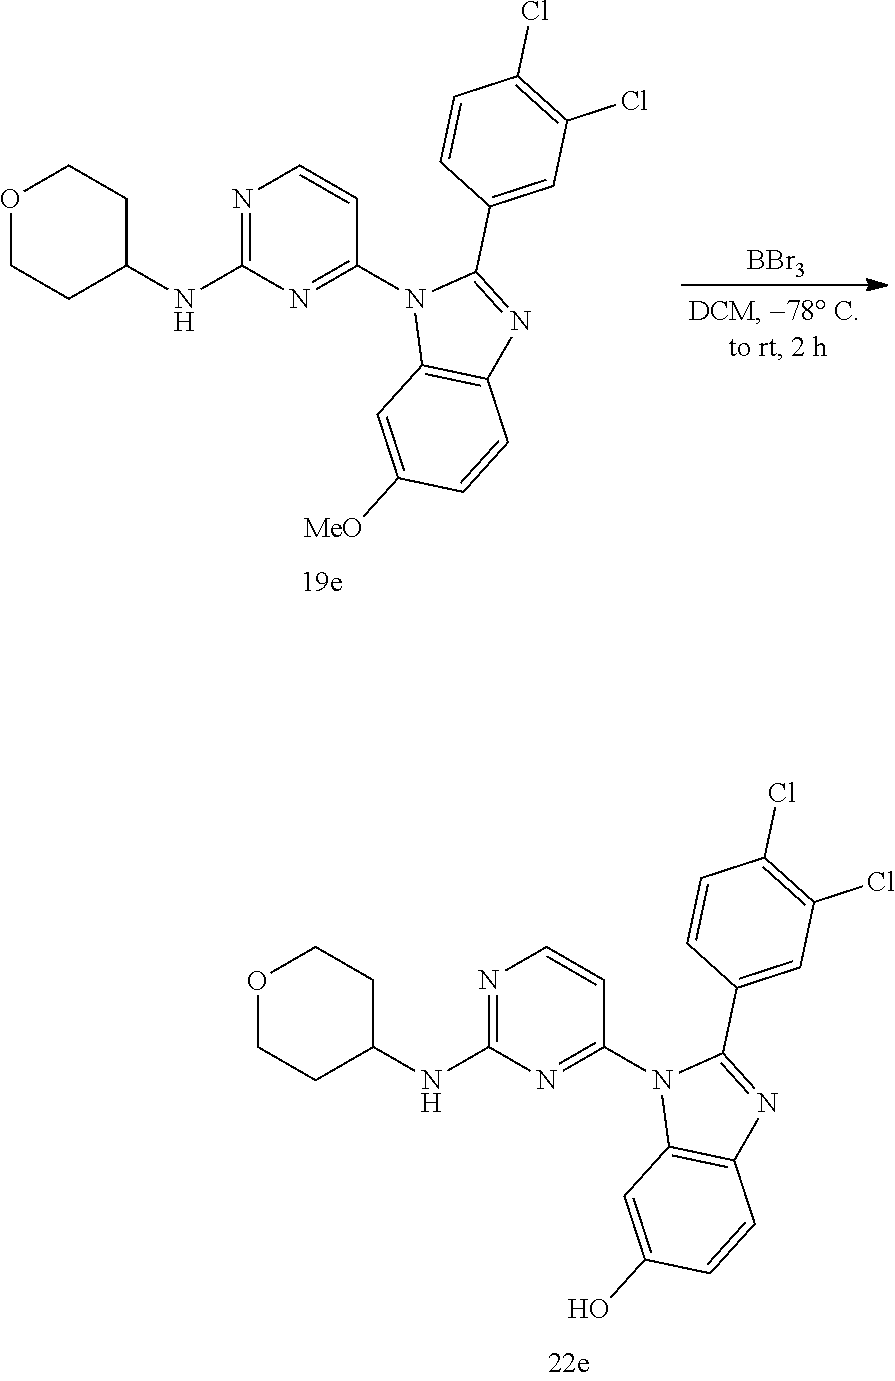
O1CCC(NC2=NC=CC(N3C4=C(N=C3C3=CC(Cl)=C(Cl)C=C3)C=CC([MeO])=C4)=N2)CC1.[BBr3].O1CCC(NC2=NC=CC(N3C4=C(N=C3C3=CC(Cl)=C(Cl)C=C3)C=CC(O)=C4)=N2)CC1
